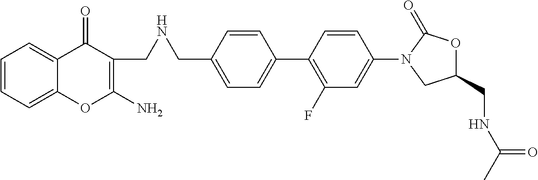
C1=C(CNCC2=C(N)OC3=CC=CC=C3C2=O)C=CC(C2=C(F)C=C(N3CC(CNC(=O)C)OC3=O)C=C2)=C1
